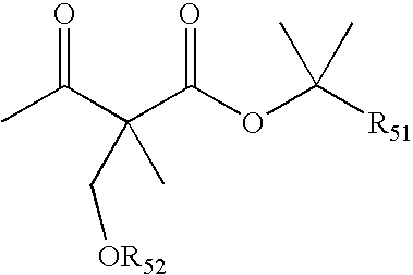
CC(C(C(OC([R51])(C)C)=O)(C)C[OR52])=O
